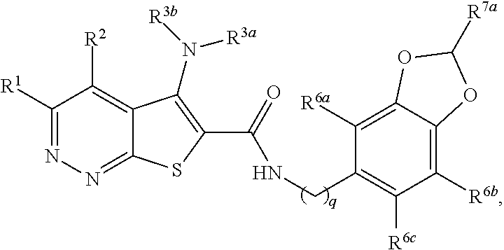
C1([R1])=NN=C2C(=C1[R2])C(N([R3b])[R3a])=C(C(=O)NCC1=C([R6c])C([R6b])=C3C(=C1[R6a])OC([R7a])O3)S2
